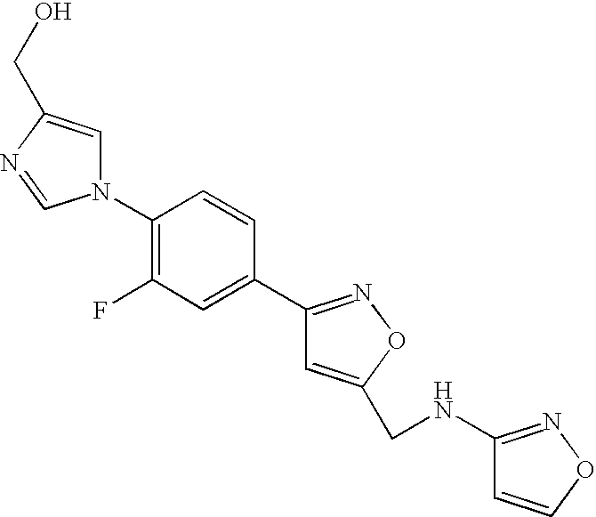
N1(C2=C(F)C=C(C3=NOC(CNC4=NOC=C4)=C3)C=C2)C=C(CO)N=C1
